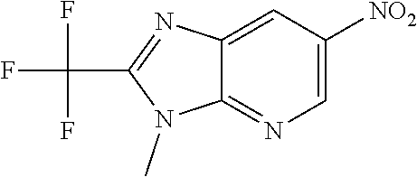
C12=CC([NO2])=CN=C1N(C)C(C(F)(F)F)=N2
